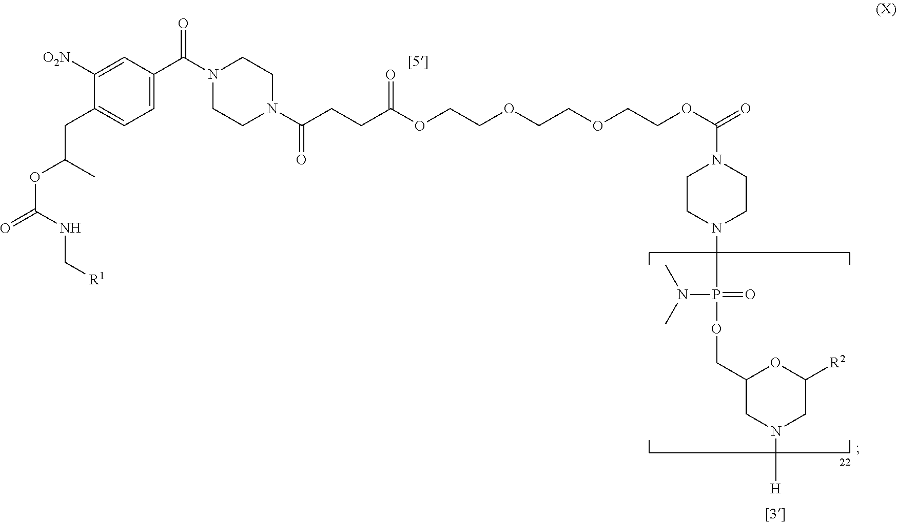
C1([O2N])=CC(C(=O)N2CCN(C(=O)CCC(=O)OCCOCCOCCOC(N3CCN(P(=O)(N(C)C)OCC4CN([H])CC([R2])O4)CC3)=O)CC2)=CC=C1CC(C)OC(NC[R1])=O
